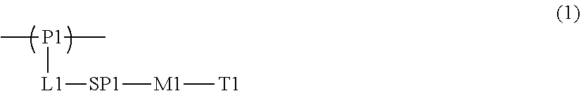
[P1]([L1][SP1][M1][T1])(C)C
